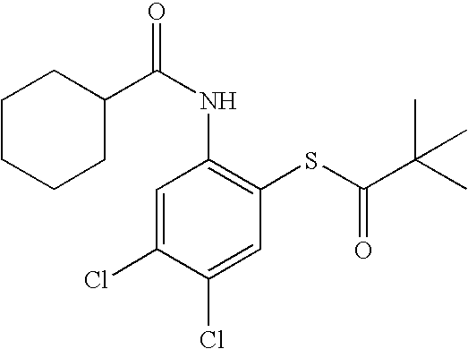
C(NC1=C(SC(C(C)(C)C)=O)C=C(Cl)C(Cl)=C1)(=O)C1CCCCC1
